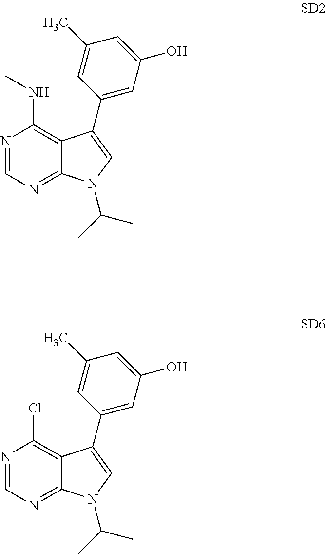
CNC1=C2C(=NC=N1)N(C(C)C)C=C2C1=CC(O)=CC(C)=C1.ClC1=C2C(=NC=N1)N(C(C)C)C=C2C1=CC(O)=CC(C)=C1
